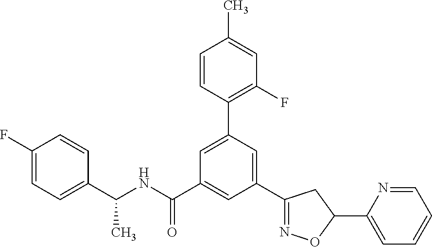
C1(C(NC(=O)C2=CC(C3=NOC(C4=CC=CC=N4)C3)=CC(C3=C(F)C=C(C)C=C3)=C2)C)=CC=C(F)C=C1
